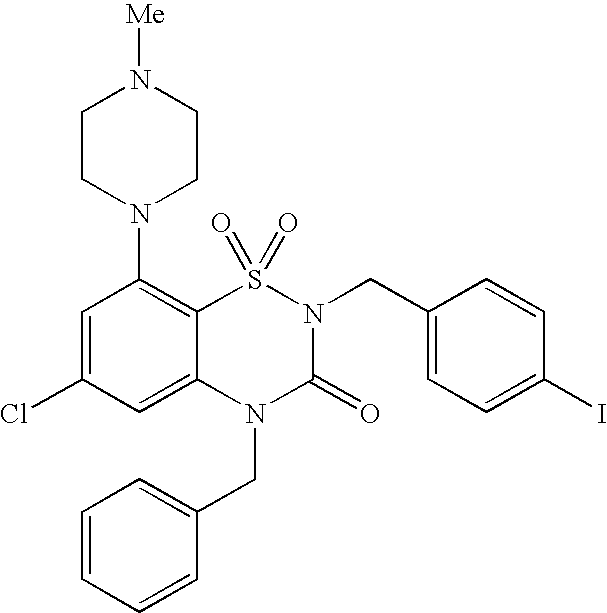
C1=C(Cl)C=C2C(=C1N1CCN([Me])CC1)S(=O)(=O)N(CC1=CC=C(I)C=C1)C(=O)N2CC1=CC=CC=C1
